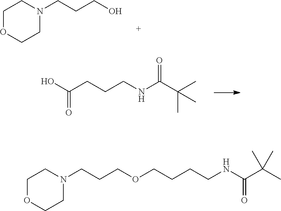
C1OCCN(CCCO)C1.OC(CCCNC(C(C)(C)C)=O)=O.C1OCCN(CCCOCCCCNC(C(C)(C)C)=O)C1
